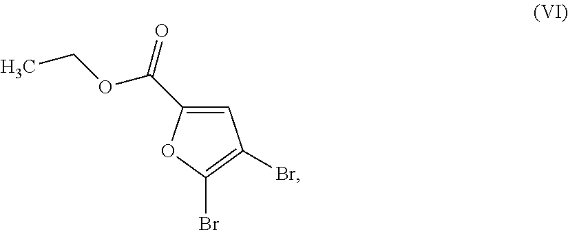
C1=C(C(OCC)=O)OC(Br)=C1Br
